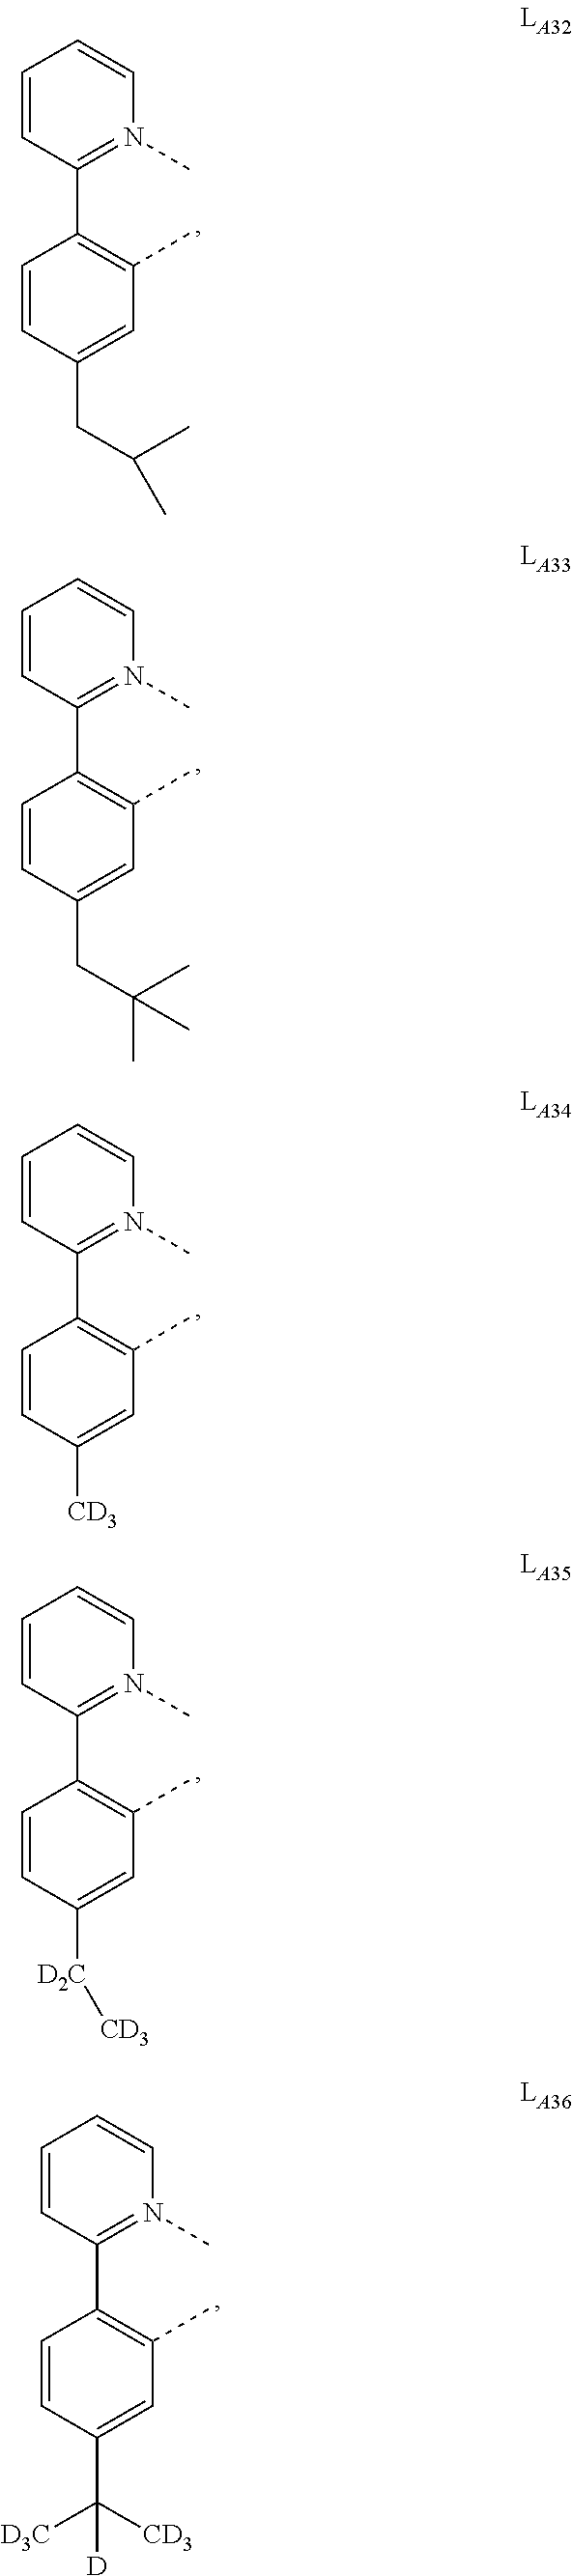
C1(C2=C(C)C=C(CC(C)(C)C)C=C2)=N(C)C=CC=C1.C1(C2=C(C)C=C([CD3])C=C2)=N(C)C=CC=C1.C1(C2=C(C)C=C([D2C][CD3])C=C2)=N(C)C=CC=C1.C1(C2=C(C)C=C(C([CD3])([D3C])[D])C=C2)=N(C)C=CC=C1.C1(C2=C(C)C=C(CC(C)C)C=C2)=N(C)C=CC=C1
